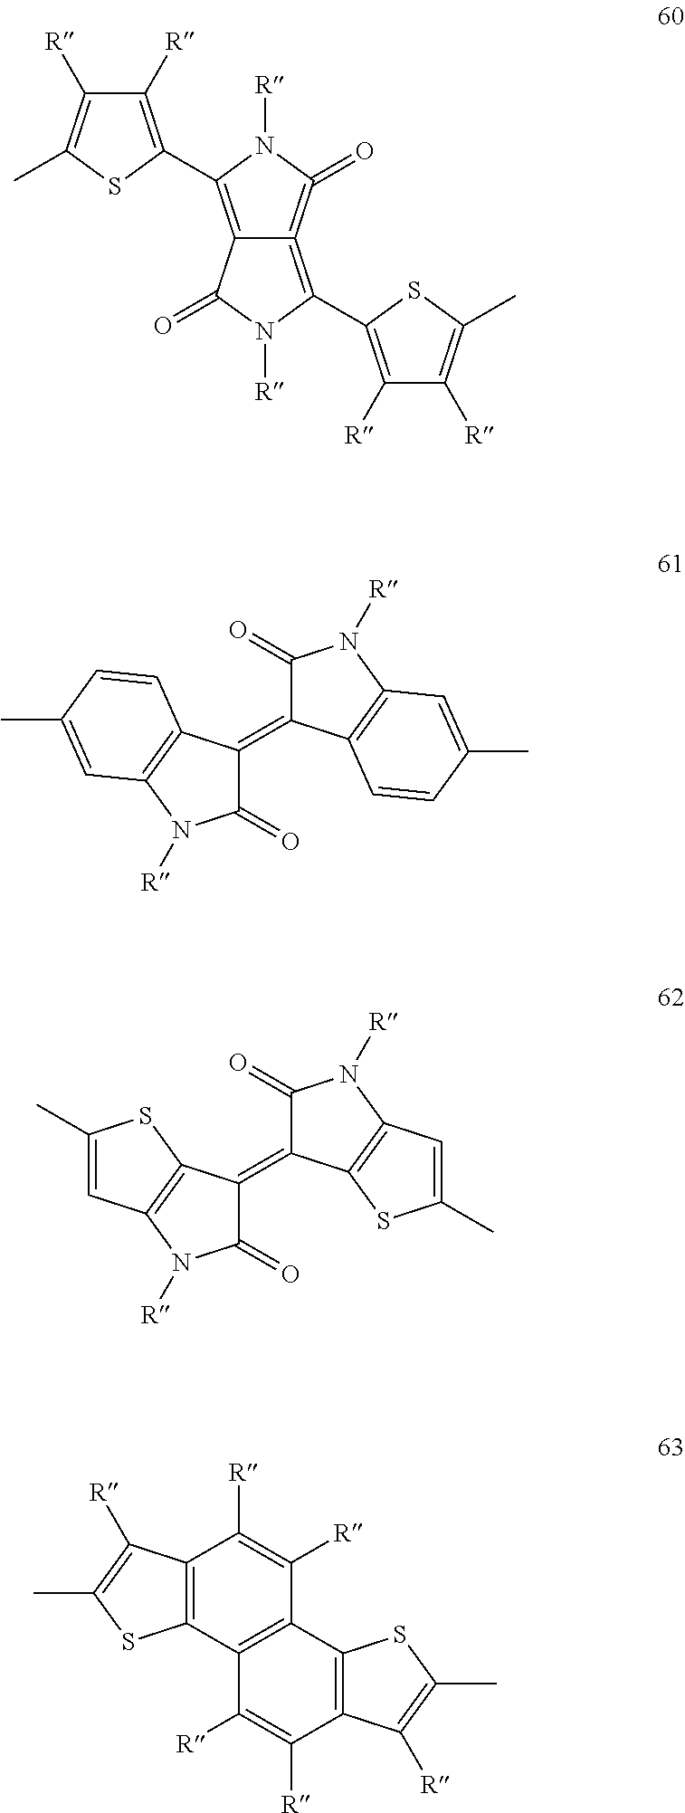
C12=C(C3=C([R])C([R])=C(C)S3)N([R])C(=O)=C1=C(C1=C([R])C([R])=C(C)S1)N([R])C2=O.C1(=O)C(=C2C(=O)N([R])C3=C2C=CC(C)=C3)C2=C(N1[R])C=C(C)C=C2.C1(=O)C(=C2C(=O)N([R])C3=C2SC(C)=C3)C2=C(N1[R])C=C(C)S2.C12=C(C3=C(C([R])=C1[R])C1=C(C([R])=C3[R])C([R])=C(C)S1)SC(C)=C2[R]
